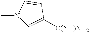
CN1C=C([C(NH)NH2])C=C1
